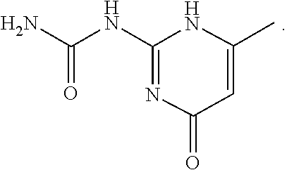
NC(=O)NC1=NC(=O)C=C(C)N1
